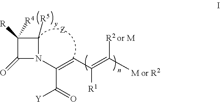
C1([R])([R4])C(=O)N(C(=CC(=C([M or R2])[R2 or M])[R1])C(=O)[Y])C1[R5]
